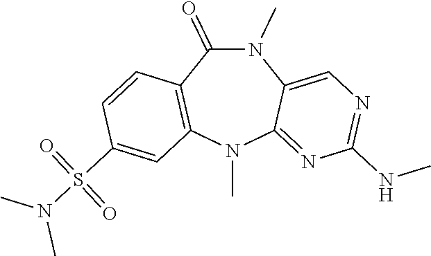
N1(C)C(=O)C2=C(N(C)C3=NC(NC)=NC=C13)C=C(S(N(C)C)(=O)=O)C=C2
